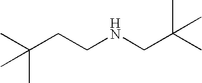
CC(CCNCC(C)(C)C)(C)C
